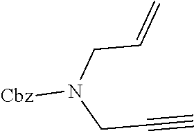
N(CC=C)(CC#C)[Cbz]
